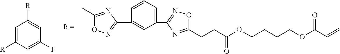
C1=C([R])C=C(F)C=C1[R].C1(C)=NC(C2=CC(C3=NOC(CCC(OCCCCOC(C=C)=O)=O)=N3)=CC=C2)=NO1
